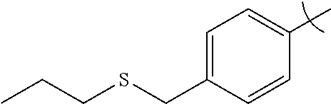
C1=C(CSCCC)C=CC(C)=C1
